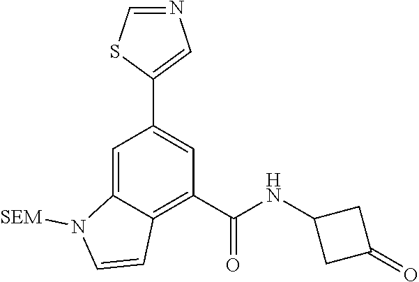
N1=CSC(C2=CC(C(NC3CC(=O)C3)=O)=C3C(=C2)N([SEM])C=C3)=C1
